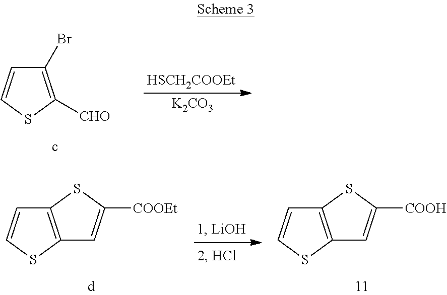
C1(Br)=C([CHO])SC=C1.[HSCH2COOEt].[K2CO3].C12=C(SC=C1)C=C([COOEt])S2.C12=C(SC=C1)C=C([COOH])S2
